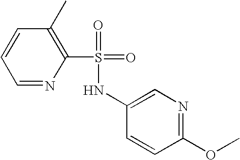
C1(C)=C(S(=O)(=O)NC2=CN=C(OC)C=C2)N=CC=C1
